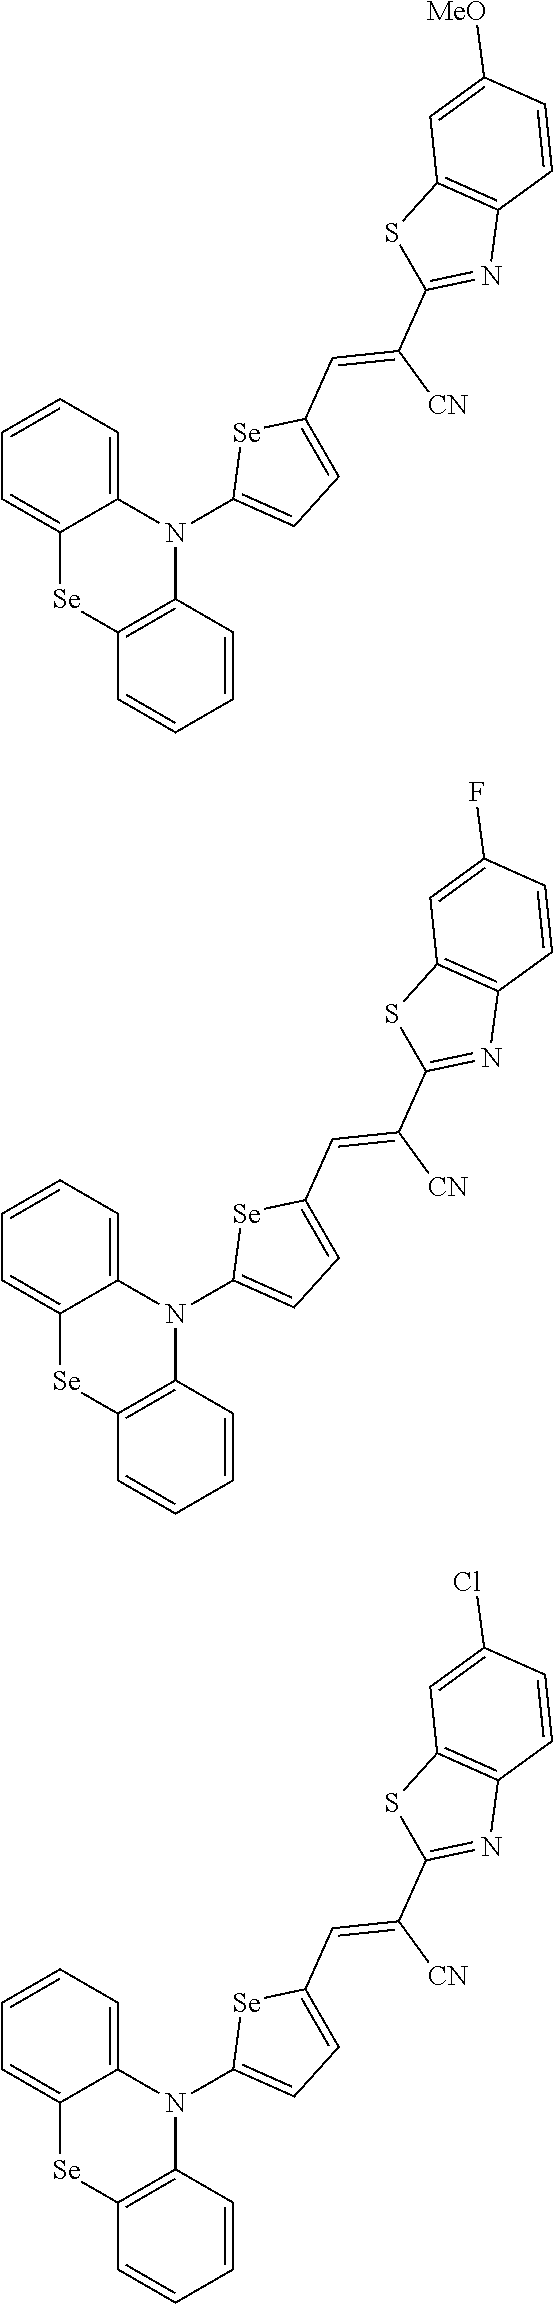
C12=CC=CC=C1[Se]C1=C(N2C2=CC=C(C=C([CN])C3=NC4=C(S3)C=C([MeO])C=C4)[Se]2)C=CC=C1.C12=CC=CC=C1[Se]C1=C(N2C2=CC=C(C=C([CN])C3=NC4=C(S3)C=C(F)C=C4)[Se]2)C=CC=C1.C12=CC=CC=C1[Se]C1=C(N2C2=CC=C(C=C([CN])C3=NC4=C(S3)C=C(Cl)C=C4)[Se]2)C=CC=C1
